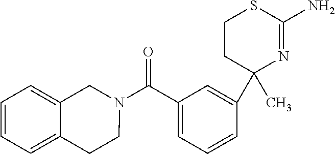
C1CC(C2=CC(C(N3CC4=CC=CC=C4CC3)=O)=CC=C2)(C)N=C(N)S1
